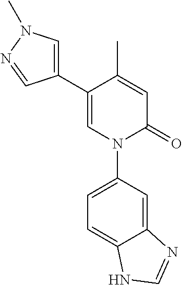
C1=C(C)C(C2=CN(C)N=C2)=CN(C2=CC=C3C(=C2)N=CN3)C1=O
